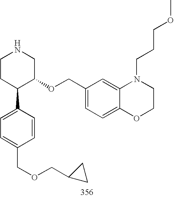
C1CC(C2=CC=C(COCC3CC3)C=C2)C(OCC2=CC=C3C(=C2)N(CCCOC)CCO3)CN1
